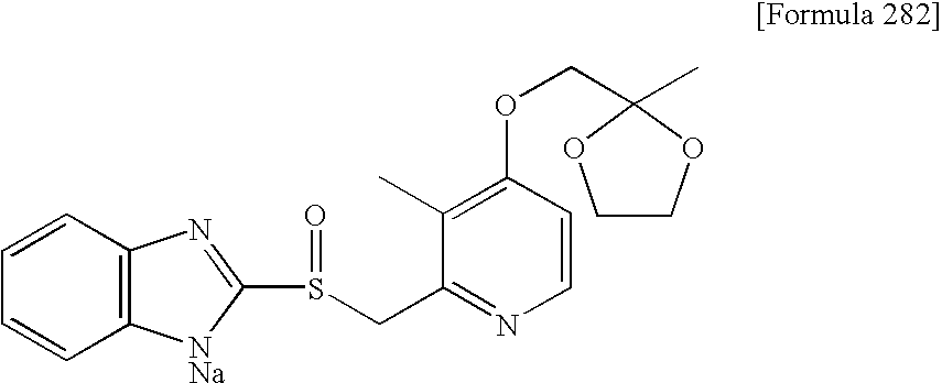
C1(C)=C(OCC2(C)OCCO2)C=CN=C1CS(C1=NC2=C(C=CC=C2)[NNa]1)=O
